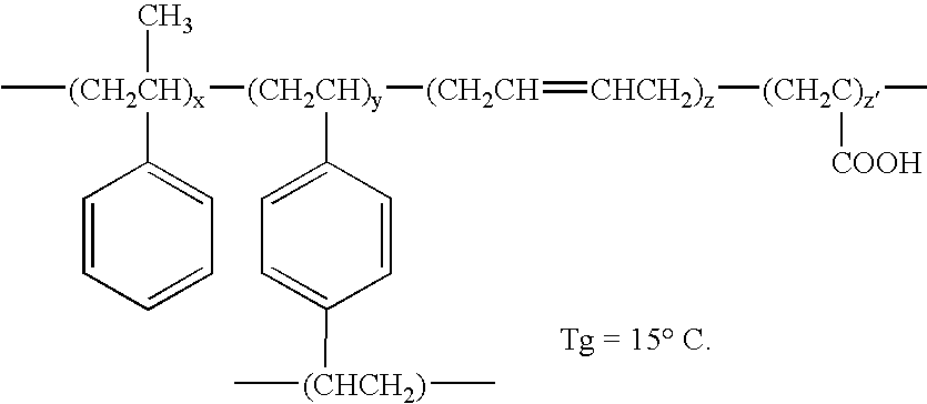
C[(CH2CH)x](C1=CC=CC=C1)(C)[(CH2CH)y]([(CH2CH]=[CHCH2)z][(CH2C)z](C)[COOH])C1=CC=C([(CHCH2)](C)C)C=C1
